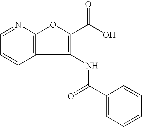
C12=C(N=CC=C1)OC(C(O)=O)=C2NC(C1=CC=CC=C1)=O
